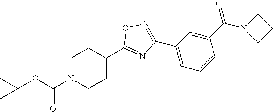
C1N(C(OC(C)(C)C)=O)CCC(C2=NC(C3=CC=CC(C(N4CCC4)=O)=C3)=NO2)C1
